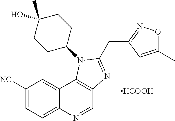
C1([NC])=CC=C2C(=C1)C1=C(C=N2)N=C(CC2=NOC(C)=C2)N1C1CCC(O)(C)CC1.[HCOOH]
